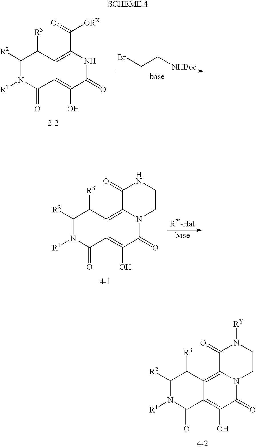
C1([R2])N([R1])C(=O)C2=C(O)C(=O)N3C(=C2C1[R3])C(=O)N([RY])CC3.C1([R2])N([R1])C(=O)C2=C(O)C(=O)NC(C(=O)[ORX])=C2C1[R3].BrCC[NHBoc].C1([R2])N([R1])C(=O)C2=C(O)C(=O)N3C(=C2C1[R3])C(=O)NCC3
